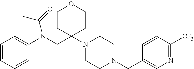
C1=CC=CC(N(CC2(N3CCN(CC4=CN=C([CF3])C=C4)CC3)CCOCC2)C(=O)CC)=C1
